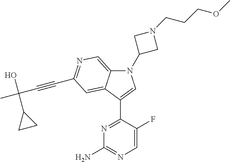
N1(C2CN(CCCOC)C2)C2=CN=C(C#CC(C)(O)C3CC3)C=C2C(C2=NC(N)=NC=C2F)=C1
